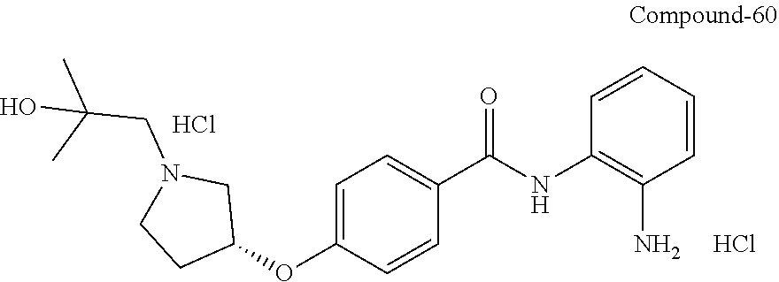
C1=C(OC2CN(CC(C)(C)O)CC2)C=CC(C(NC2=C(N)C=CC=C2)=O)=C1.Cl.Cl
